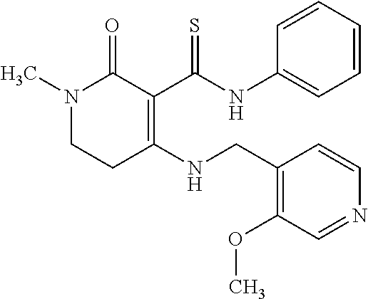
N1(C)CCC(NCC2=C(OC)C=NC=C2)=C(C(NC2=CC=CC=C2)=S)C1=O
